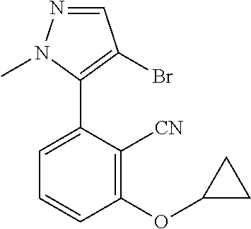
N1=CC(Br)=C(C2=CC=CC(OC3CC3)=C2[CN])N1C
